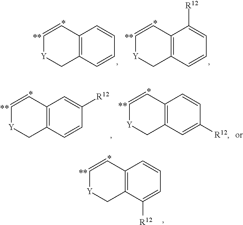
C12=C(C=CC=C1)C[Y]C=C2.C12=C(C=CC=C1[R12])C[Y]C=C2.C12=C(C=CC([R12])=C1)C[Y]C=C2.C12=C(C=C([R12])C=C1)C[Y]C=C2.C12=C(C([R12])=CC=C1)C[Y]C=C2
